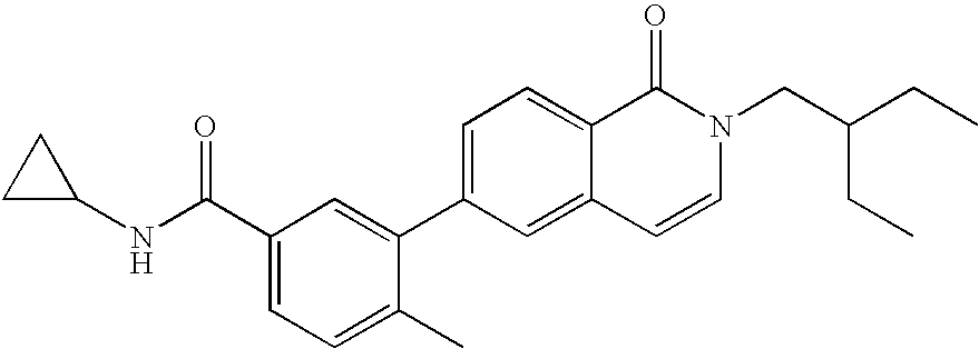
C1(C(NC2CC2)=O)=CC=C(C)C(C2=CC=C3C(=C2)C=CN(CC(CC)CC)C3=O)=C1
